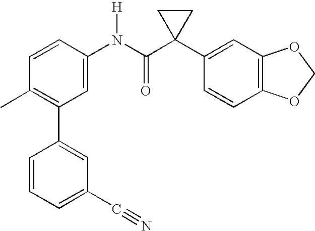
C1=CC(N(C(C2(C3=CC4=C(C=C3)OCO4)CC2)=O)[H])=CC(C2=CC(C#N)=CC=C2)=C1C
